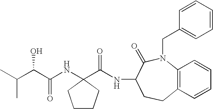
CC(C(C(NC1(C(NC2CCC3=C(N(CC4=CC=CC=C4)C2=O)C=CC=C3)=O)CCCC1)=O)O)C
